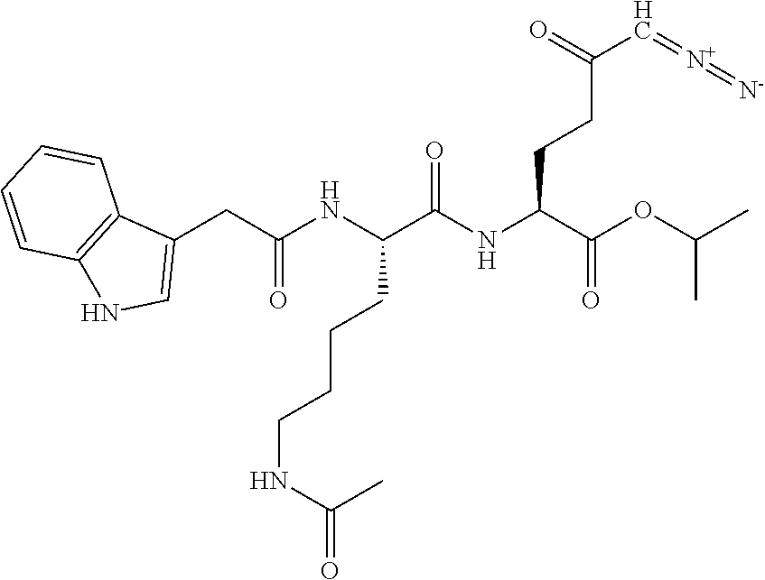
C1(CC(NC(C(NC(C(OC(C)C)=O)CCC(=O)C=[N+]=[N-])=O)CCCCNC(=O)C)=O)=CNC2=C1C=CC=C2
